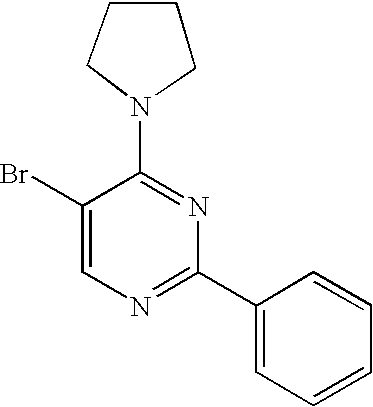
C1(Br)=CN=C(C2=CC=CC=C2)N=C1N1CCCC1
